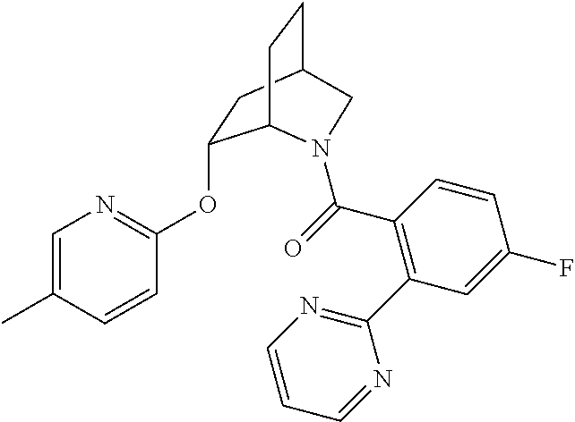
C1=C(C)C=CC(OC2CC3CCC2N(C(=O)C2=C(C4=NC=CC=N4)C=C(F)C=C2)C3)=N1
